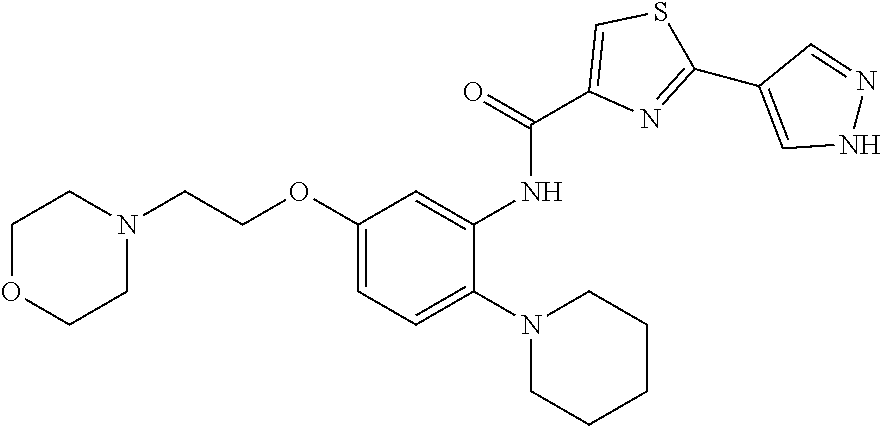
C1=C(OCCN2CCOCC2)C=C(NC(C2=CSC(C3=CNN=C3)=N2)=O)C(N2CCCCC2)=C1
